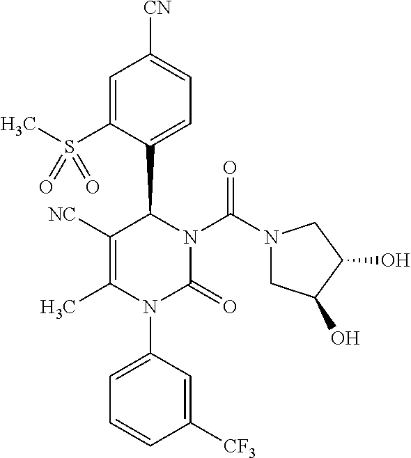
C1([NC])=C(C)N(C2=CC=CC([CF3])=C2)C(=O)N(C(N2CC(O)C(O)C2)=O)C1C1=CC=C([CN])C=C1S(C)(=O)=O
